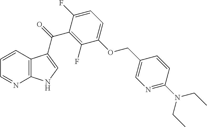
C12=C(C=CC=N1)C(C(=O)C1=C(F)C(OCC3=CN=C(N(CC)CC)C=C3)=CC=C1F)=CN2
